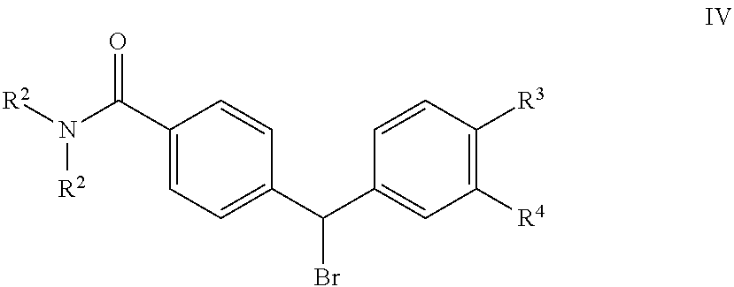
C1(C(N([R2])[R2])=O)=CC=C(C(C2=CC([R4])=C([R3])C=C2)Br)C=C1
